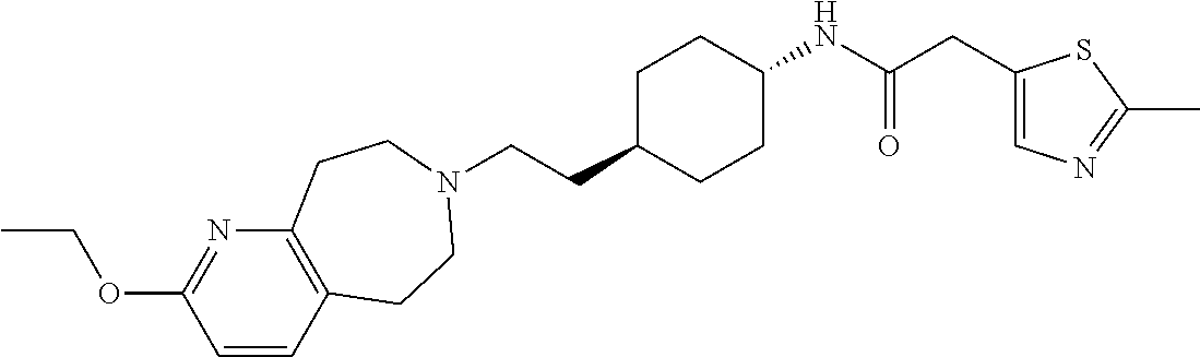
C(CC1CCC(NC(CC2=CN=C(C)S2)=O)CC1)N1CCC2=C(N=C(OCC)C=C2)CC1
